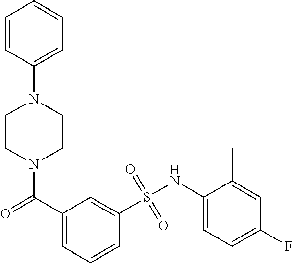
N1(C(C2=CC=CC(S(NC3=CC=C(F)C=C3C)(=O)=O)=C2)=O)CCN(C2=CC=CC=C2)CC1
